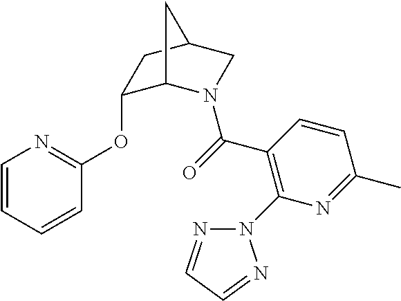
C1(OC2=NC=CC=C2)C2N(C(=O)C3=C(N4N=CC=N4)N=C(C)C=C3)CC(C1)C2
